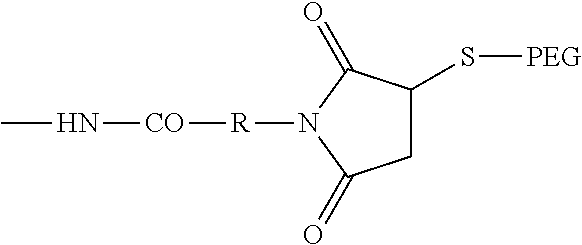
N([CO][R]N1C(=O)CC(S[PEG])C1=O)C
